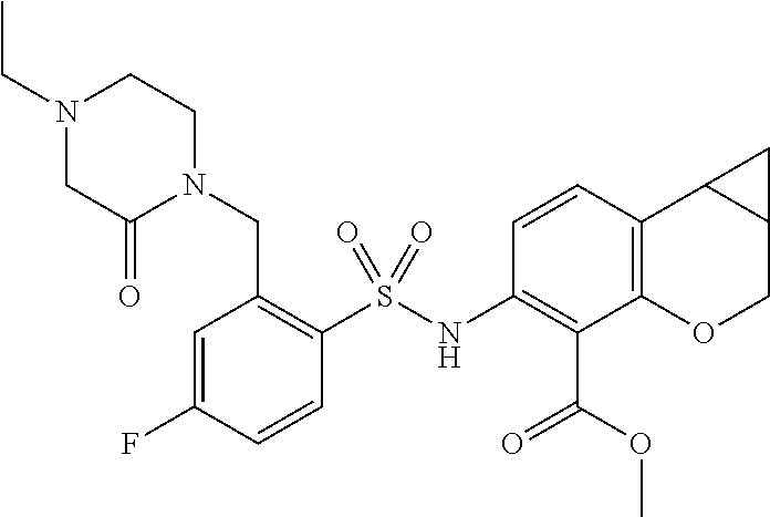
C1(NS(C2=C(CN3CCN(CC)CC3=O)C=C(F)C=C2)(=O)=O)=C(C(OC)=O)C2=C(C3C(CO2)C3)C=C1
